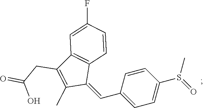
C1=CC(C=C2C3=C(C(CC(=O)O)=C2C)C=C(F)C=C3)=CC=C1S(=O)C
